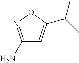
C1(N)=NOC(C(C)C)=C1
